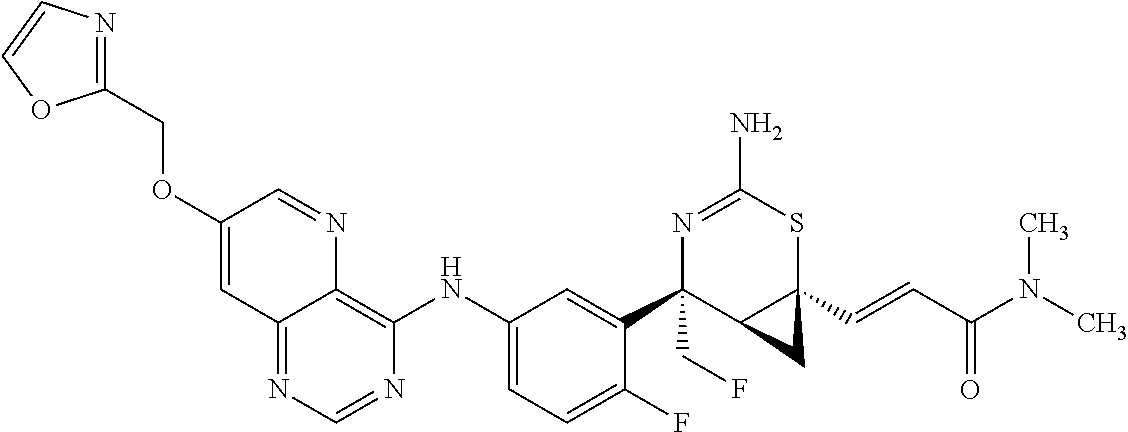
C12=NC=NC(NC3=CC=C(F)C(C4(CF)C5C(C=CC(N(C)C)=O)(SC(N)=N4)C5)=C3)=C1N=CC(OCC1=NC=CO1)=C2
